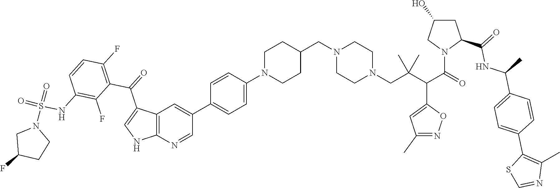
C12=C(N=CC(C3=CC=C(N4CCC(CN5CCN(CC(C(C(N6C(C(=O)NC(C)C7=CC=C(C8=C(C)N=CS8)C=C7)CC(O)C6)=O)C6=CC(C)=NO6)(C)C)CC5)CC4)C=C3)=C1)NC=C2C(C1=C(F)C=CC(NS(N2CC(F)CC2)(=O)=O)=C1F)=O
